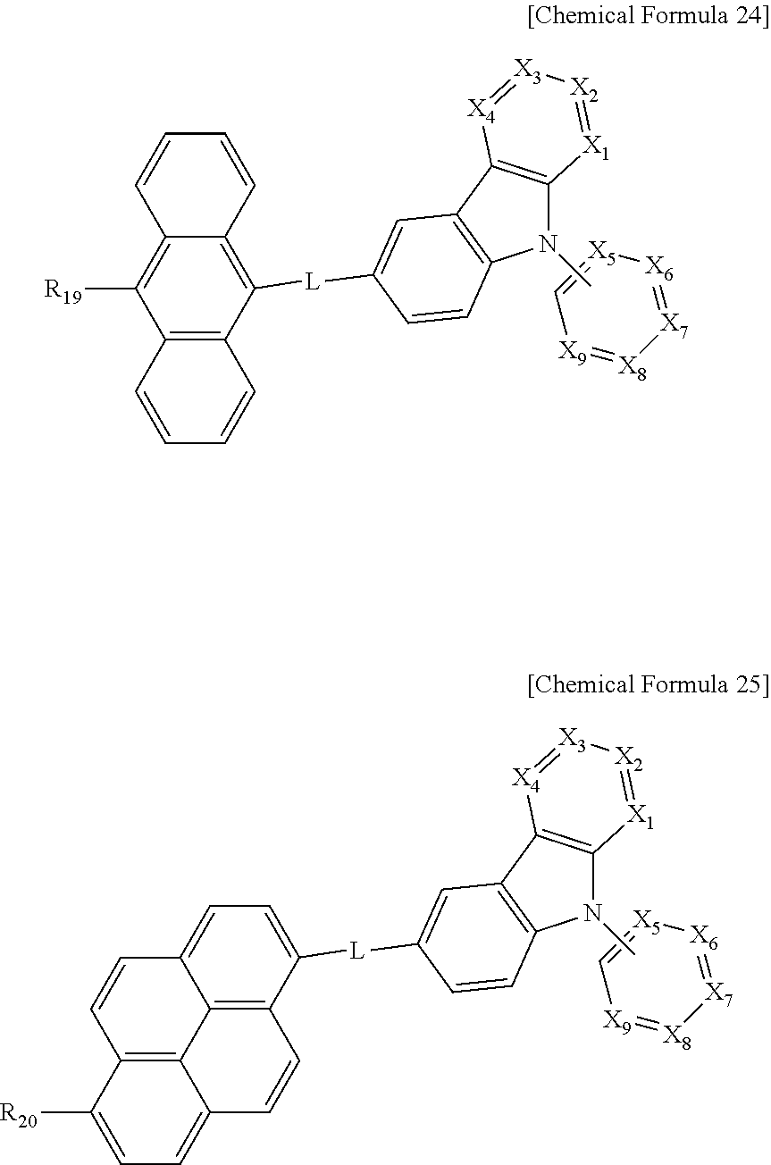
[X9]1=[X8][X7]=[X6][X5]=C1.C12=C([R19])C3=C(C=CC=C3)C([L]C3=CC4=C(C=C3)N(C)C3=C4[X4]=[X3][X2]=[X1]3)=C1C=CC=C2.[X9]1=[X8][X7]=[X6][X5]=C1.C1=C2C3=C(C=CC4=CC=C([R20])C(=C34)C=C2)C([L]C2=CC3=C(C=C2)N(C)C2=C3[X4]=[X3][X2]=[X1]2)=C1
